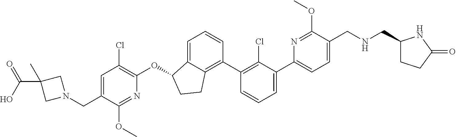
O(C1C2=CC=CC(C3=C(Cl)C(C4=CC=C(CNCC5CCC(=O)N5)C(OC)=N4)=CC=C3)=C2CC1)C1=C(Cl)C=C(CN2CC(C(O)=O)(C)C2)C(OC)=N1
